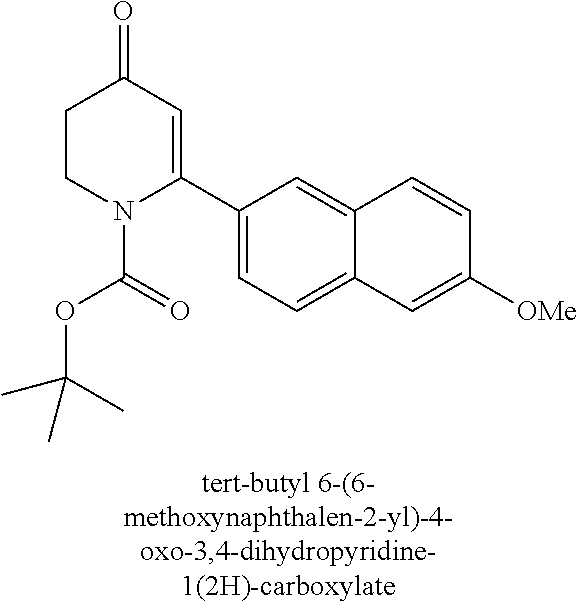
C1CN(C(=O)OC(C)(C)C)C(C2=CC=C3C(=C2)C=CC([OMe])=C3)=CC1=O
